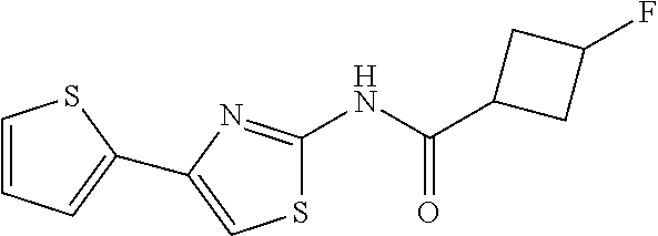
C1=CC=C(C2=CSC(NC(C3CC(F)C3)=O)=N2)S1
